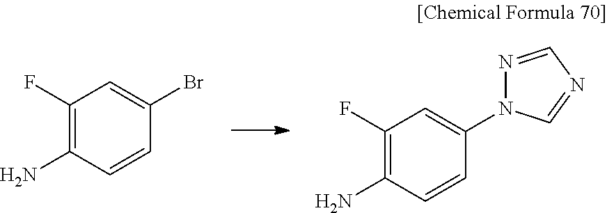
C1(F)=C(N)C=CC(Br)=C1.C1(F)=C(N)C=CC(N2N=CN=C2)=C1
